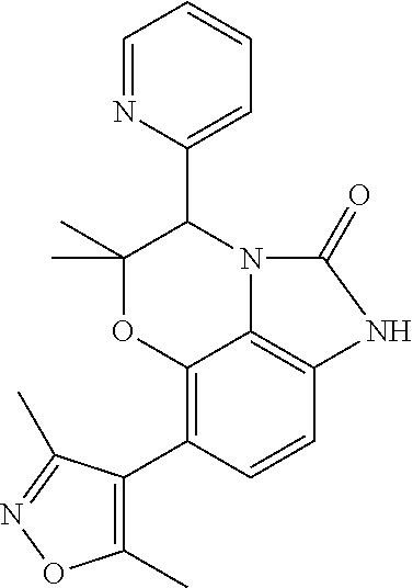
C12=C(C3=C(C)ON=C3C)C=CC3=C1N(C(C1=CC=CC=N1)C(C)(C)O2)C(=O)N3
